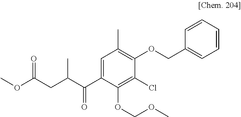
COC(CC(C(C1=CC(C)=C(OCC2=CC=CC=C2)C(Cl)=C1OCOC)=O)C)=O
